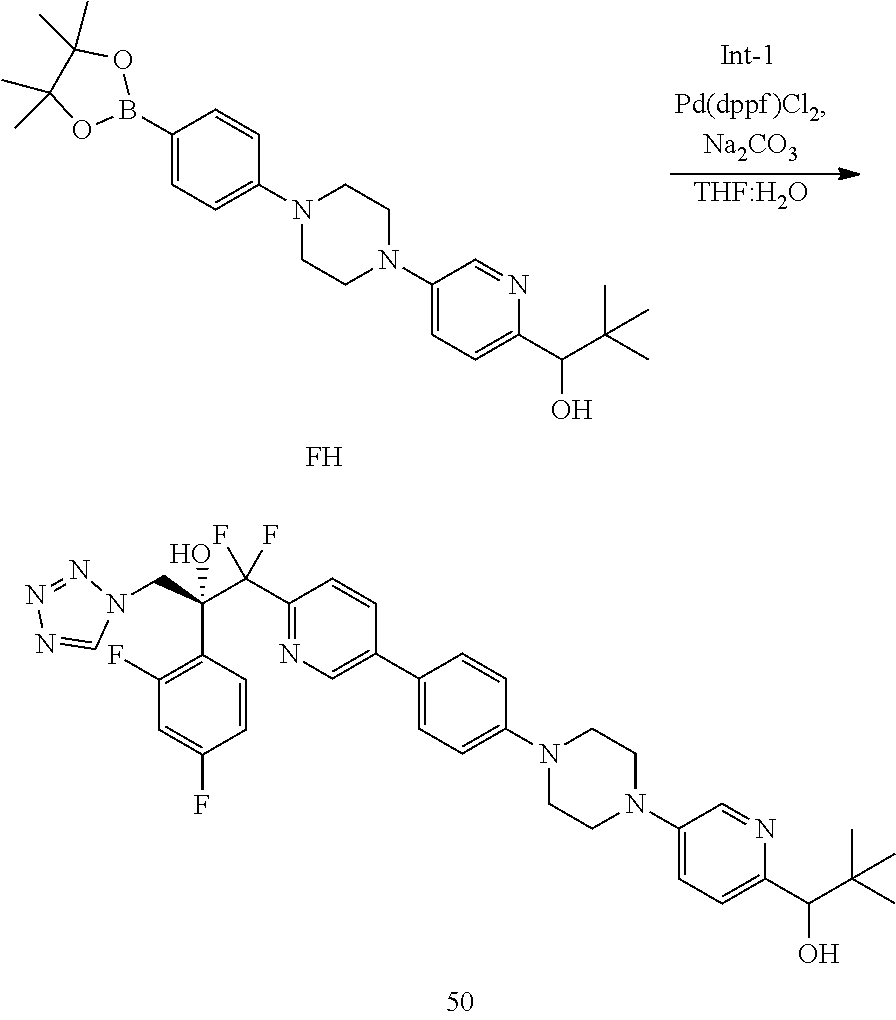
[THF:H2O].C1(B2OC(C)(C)C(C)(C)O2)=CC=C(N2CCN(C3=CC=C(C(O)C(C)(C)C)N=C3)CC2)C=C1.F.C1(C(C(C2=C(F)C=C(F)C=C2)(CN2N=NN=C2)O)(F)F)=NC=C(C2=CC=C(N3CCN(C4=CC=C(C(O)C(C)(C)C)N=C4)CC3)C=C2)C=C1
